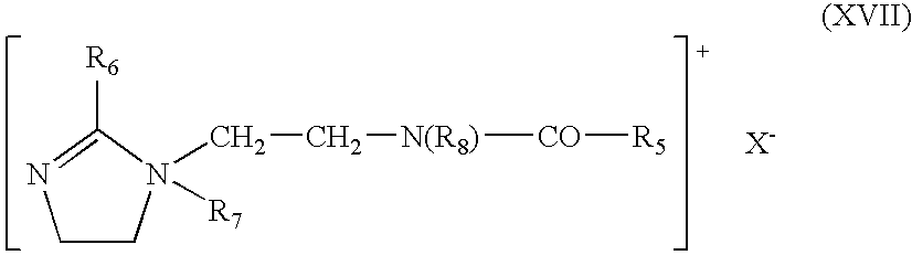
C1CN([R7])(CC[N(R8)][CO][R5])C([R6])=N1
